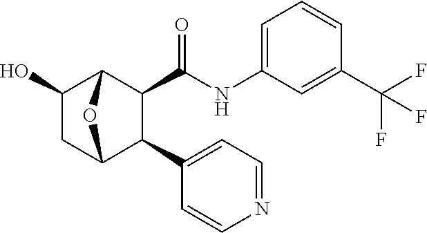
C1(O)CC2C(C3=CC=NC=C3)C(C(NC3=CC=CC(C(F)(F)F)=C3)=O)C1O2
